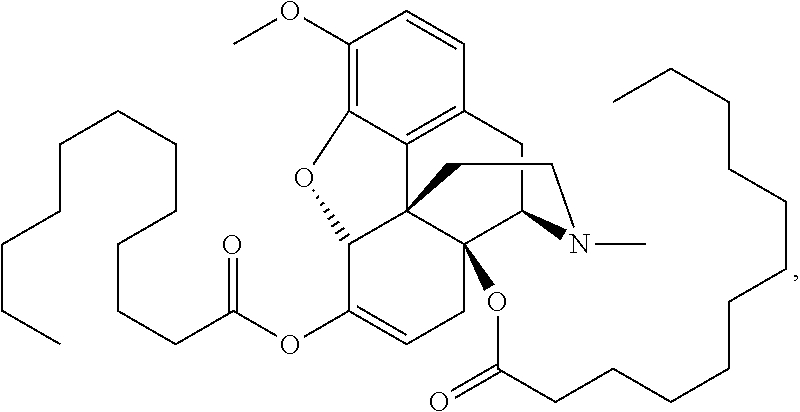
C1=CC2=C3C(=C1OC)OC1C34C(OC(CCCCCCCCCCC)=O)(C(C2)N(C)CC4)CC=C1OC(CCCCCCCCCCC)=O
